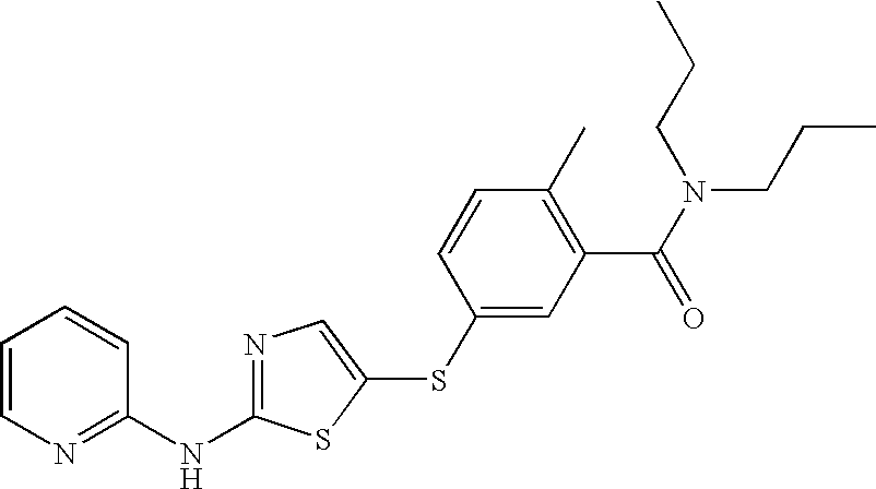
C1=CN=C(NC2=NC=C(SC3=CC(C(N(CCC)CCC)=O)=C(C)C=C3)S2)C=C1
